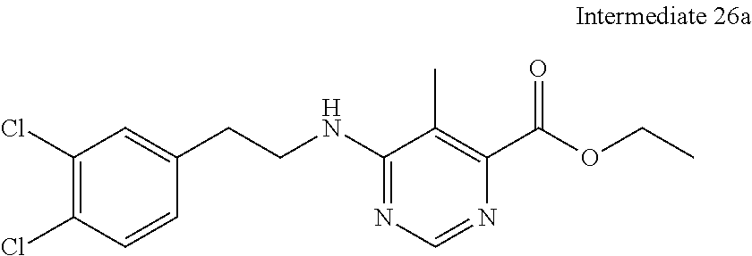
C1(Cl)=C(Cl)C=CC(CCNC2=NC=NC(C(OCC)=O)=C2C)=C1
